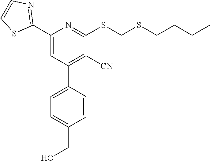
C1(C2=NC=CS2)=CC(C2=CC=C(CO)C=C2)=C([CN])C(SCSCCCC)=N1
